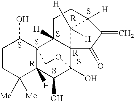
C1CC([Me])([Me])C2([H])C3(C1O)C1([H])C4(C(O)(C2O)OC3)C(=O)C(=C)C([H])(CC1)C4([H])[H].S.[R].S.S.S.[R].S.[R].S
